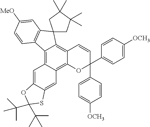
C12=C3C(=C4C(=C1C=CC(C1=CC=C([OCH3])C=C1)(C1=CC=C([OCH3])C=C1)O2)C1(C2=C4C=CC([MeO])=C2)CC(C)(C)C(C)(C)C1)C=C1C(=C3)SC(C(C)(C)C)(C(C)(C)C)O1
